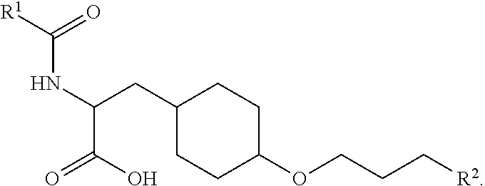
C1(CC(C(=O)O)NC([R1])=O)CCC(OCCC[R2])CC1
